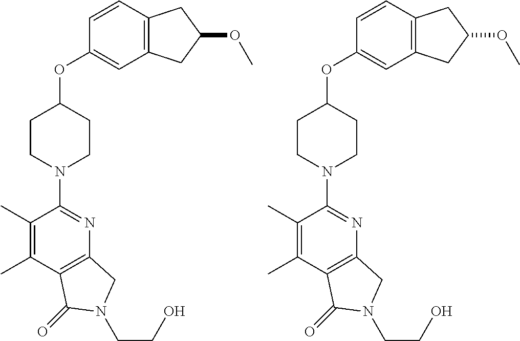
C1(OC2CCN(C3=NC4=C(C(=O)N(CCO)C4)C(C)=C3C)CC2)=CC2=C(C=C1)CC(OC)C2.C1(OC2CCN(C3=NC4=C(C(=O)N(CCO)C4)C(C)=C3C)CC2)=CC2=C(C=C1)CC(OC)C2
